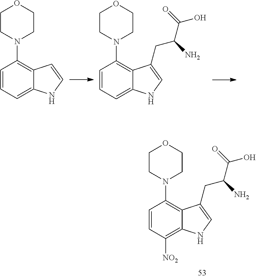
C1=CC=C2C(=C1N1CCOCC1)C=CN2.C1=CC=C2C(=C1N1CCOCC1)C(CC(C(=O)O)N)=CN2.C1=CC([NO2])=C2C(=C1N1CCOCC1)C(CC(C(=O)O)N)=CN2
